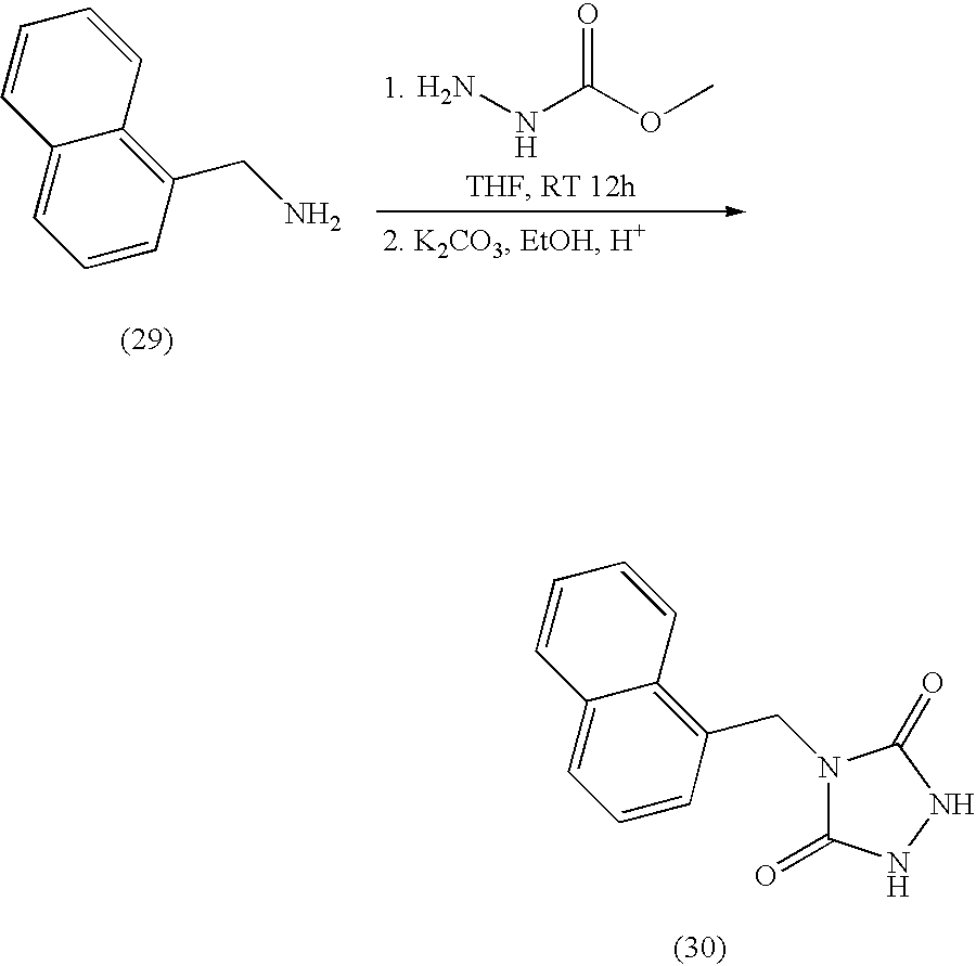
C1=CC(CN)=C2C(=C1)C=CC=C2.NNC(OC)=O.C1=CC(CN2C(=O)NNC2=O)=C2C(=C1)C=CC=C2
